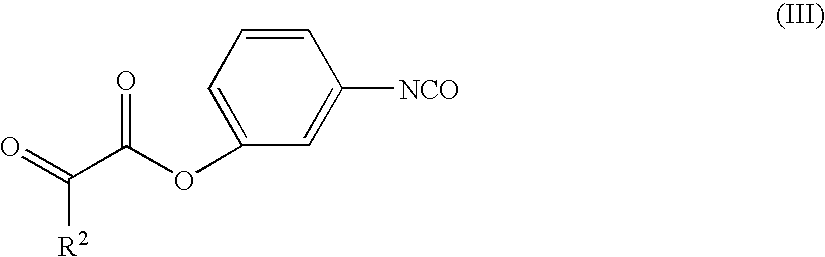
C1=CC=C(OC(C(=O)[R2])=O)C=C1[NCO]
